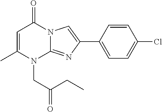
C1=C(C)N(CC(CC)=O)C2=NC(C3=CC=C(Cl)C=C3)=CN2C1=O
